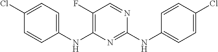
C1(Cl)=CC=C(NC2=C(F)C=NC(NC3=CC=C(Cl)C=C3)=N2)C=C1
